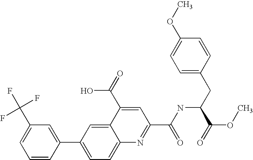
C1(C(F)(F)F)=CC=CC(C2=CC=C3C(=C2)C(C(=O)O)=CC(C(NC(CC2=CC=C(OC)C=C2)C(OC)=O)=O)=N3)=C1
